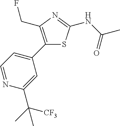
C1(C2=CC=NC(C(C)([CF3])C)=C2)=C(CF)N=C(NC(=O)C)S1
